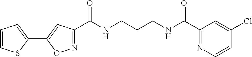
N(CCCNC(C1=NOC(C2=CC=CS2)=C1)=O)C(C1=NC=CC(Cl)=C1)=O
